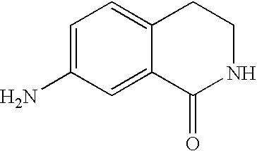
C1=C(N)C=C2C(=C1)CCNC2=O
